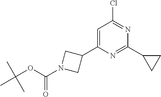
C1=C(C2CN(C(OC(C)(C)C)=O)C2)N=C(C2CC2)N=C1Cl
